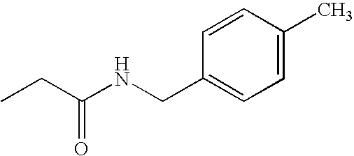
C1(CNC(CC)=O)=CC=C(C)C=C1
